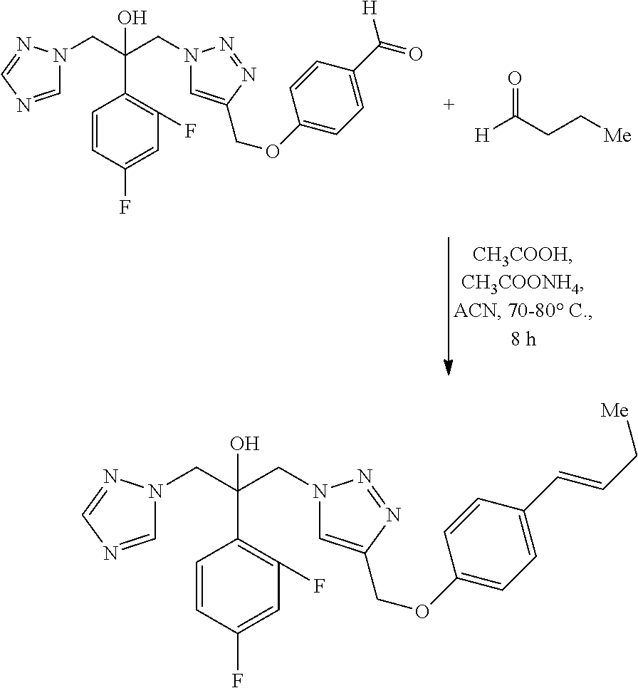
C1=CC(F)=CC(F)=C1C(CN1C=NC=N1)(CN1C=C(COC2=CC=C(C(=O)[H])C=C2)N=N1)O.[H]C(CC[Me])=O.C1=CC(F)=CC(F)=C1C(CN1C=NC=N1)(CN1C=C(COC2=CC=C(C=CC[Me])C=C2)N=N1)O
